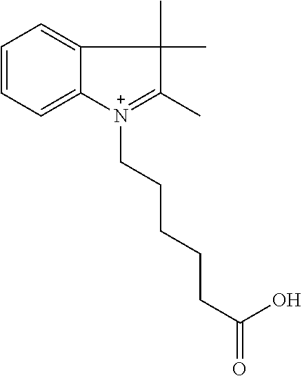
C1=CC=C2C(=C1)C(C)(C)C(C)=[N+]2CCCCCC(O)=O
